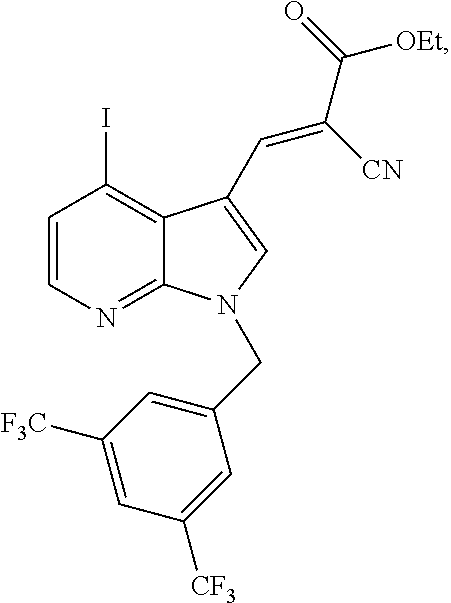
C1=CN=C2C(=C1I)C(C=C(C(=O)[OEt])[CN])=CN2CC1=CC([F3C])=CC([CF3])=C1
